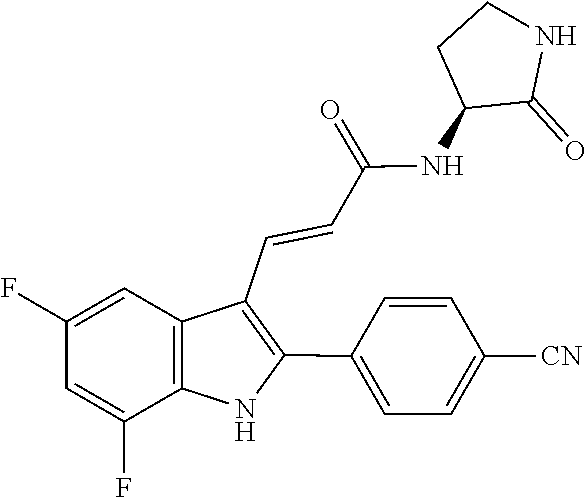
C(=CC(=O)NC1CCNC1=O)C1=C(C2=CC=C([CN])C=C2)NC2=C1C=C(F)C=C2F
